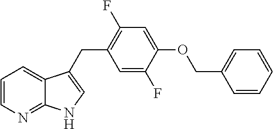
C1=CN=C2C(=C1)C(CC1=C(F)C=C(OCC3=CC=CC=C3)C(F)=C1)=CN2
